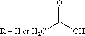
[R = H or H2C]C(O)=O
